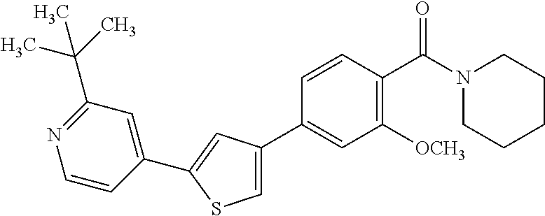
C1(C2=CC([OCH3])=C(C(N3CCCCC3)=O)C=C2)=CSC(C2=CC(C(C)(C)C)=NC=C2)=C1
